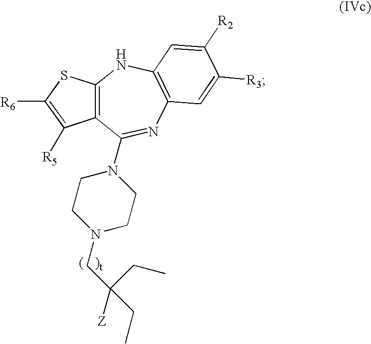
C12=C(SC([R6])=C1[R5])NC1=C(N=C2N2CCN(CC(CC)([Z])CC)CC2)C=C([R3])C([R2])=C1
